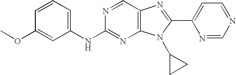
C1=CC=C(NC2=NC3=C(C=N2)N=C(C2=CC=NC=N2)N3C2CC2)C=C1OC
